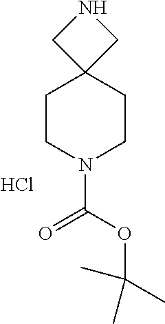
C1CN(C(OC(C)(C)C)=O)CCC12CNC2.Cl
